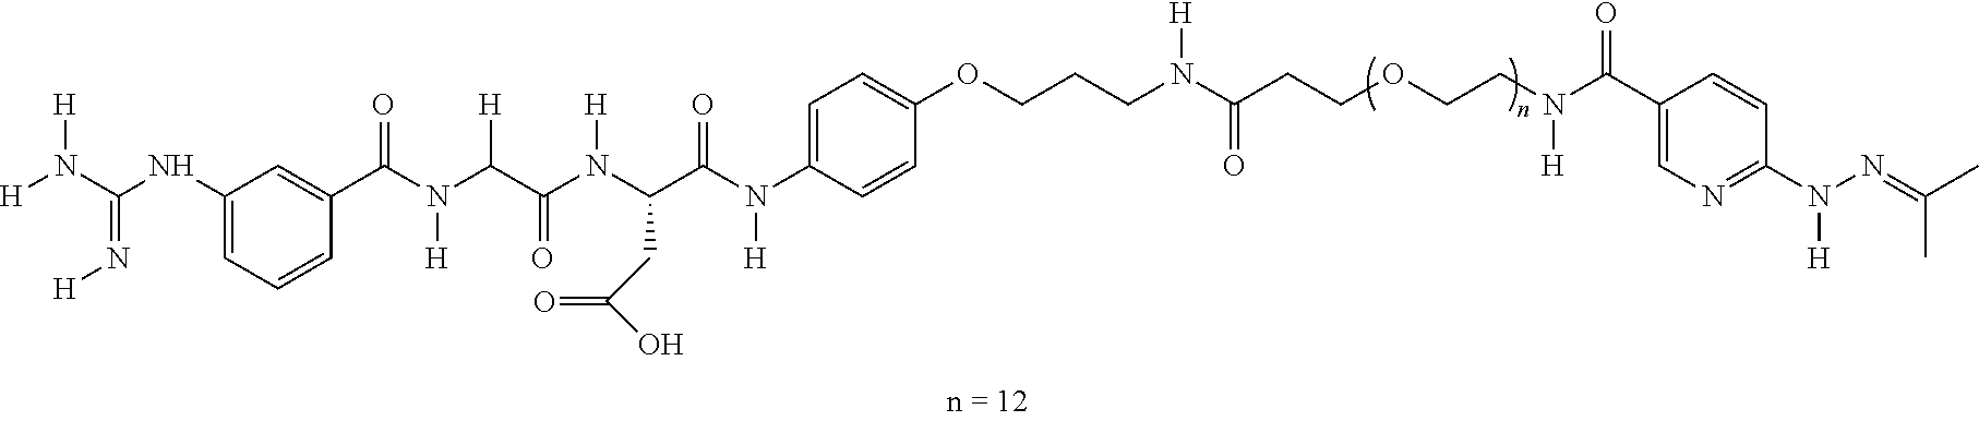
[H]N(C(=N[H])NC1=CC=CC(C(N([H])C(C(=O)N(C(CC(=O)O)C(N([H])C2=CC=C(OCCCN(C(CCOCCN(C(=O)C3=CN=C(N([H])N=C(C)C)C=C3)[H])=O)[H])C=C2)=O)[H])[H])=O)=C1)[H]
